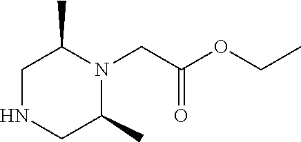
C1NCC(C)N(CC(OCC)=O)C1C
